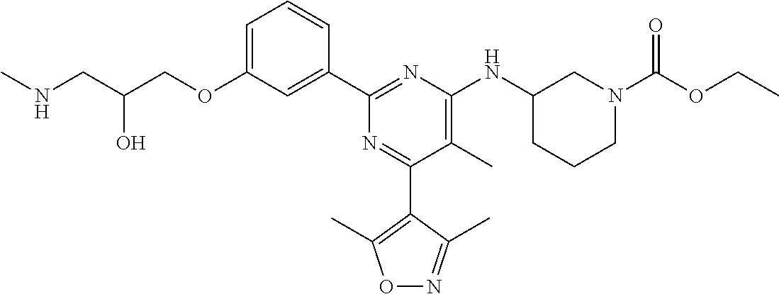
C1=C(OCC(CNC)O)C=C(C2=NC(NC3CCCN(C(OCC)=O)C3)=C(C)C(C3=C(C)ON=C3C)=N2)C=C1
